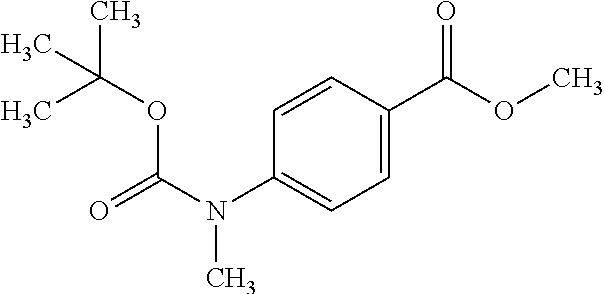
C1=CC(C(OC)=O)=CC=C1N(C(=O)OC(C)(C)C)C
